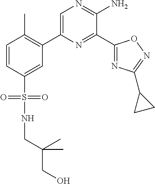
C1(C2=C(C)C=CC(S(=O)(=O)NCC(CO)(C)C)=C2)=CN=C(N)C(C2=NC(C3CC3)=NO2)=N1
